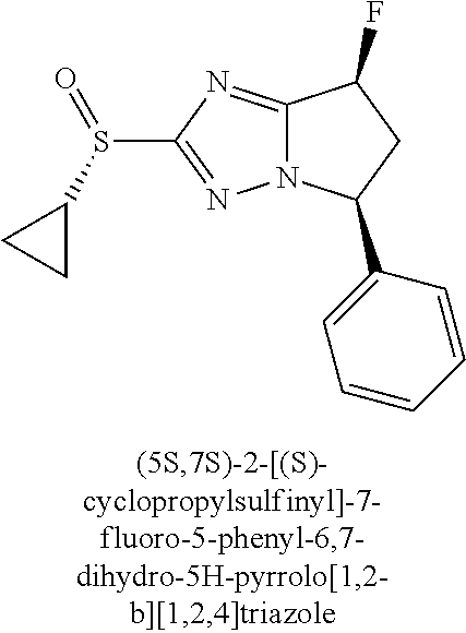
C12=NC(S(C3CC3)=O)=NN1C(C1=CC=CC=C1)CC2F
